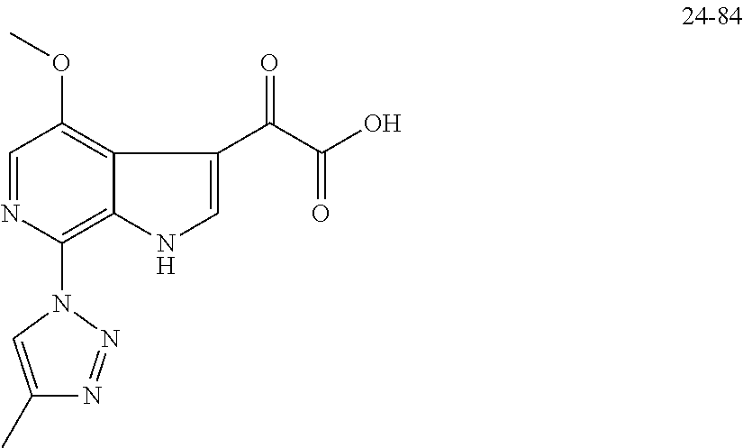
C1=NC(N2C=C(C)N=N2)=C2C(=C1OC)C(C(C(O)=O)=O)=CN2
